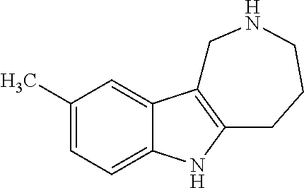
C1(C)=CC=C2C(=C1)C1=C(N2)CCCNC1
